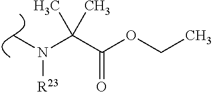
CN(C(C(OCC)=O)(C)C)[R23]
